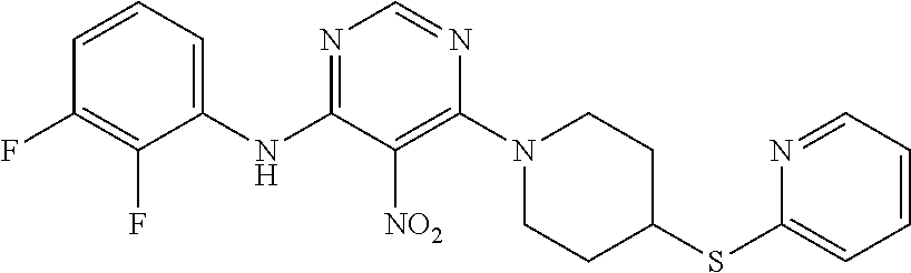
C1=CC=C(NC2=NC=NC(N3CCC(SC4=CC=CC=N4)CC3)=C2[NO2])C(F)=C1F
